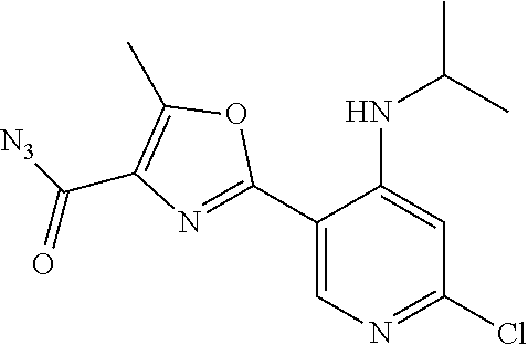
C(C1=C(C)OC(C2=CN=C(Cl)C=C2NC(C)C)=N1)([N3])=O
